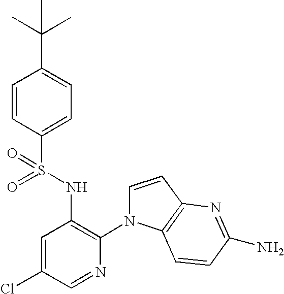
C1=CC(S(NC2=C(N3C=CC4=C3C=CC(N)=N4)N=CC(Cl)=C2)(=O)=O)=CC=C1C(C)(C)C
